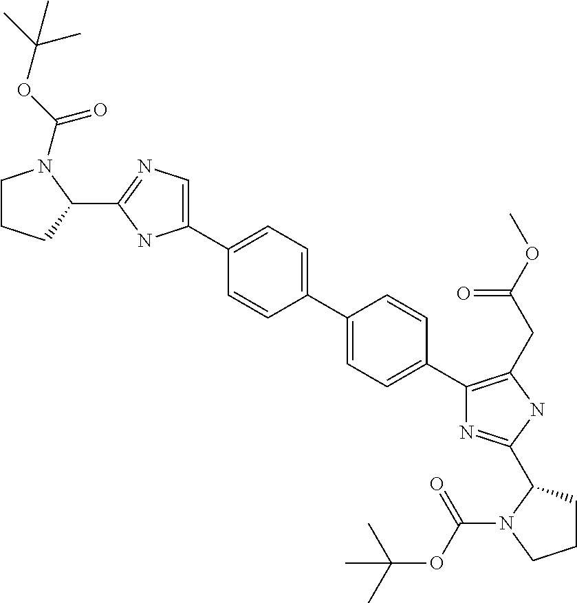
C1CCC(C2=NC=C(C3=CC=C(C4=CC=C(C5=C(CC(=O)OC)NC(C6CCCN6C(=O)OC(C)(C)C)=N5)C=C4)C=C3)N2)N1C(OC(C)(C)C)=O
